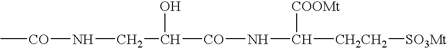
C[CO]NCC(O)[CO]NC([COOMt])[CH2CH2][SO3Mt]
